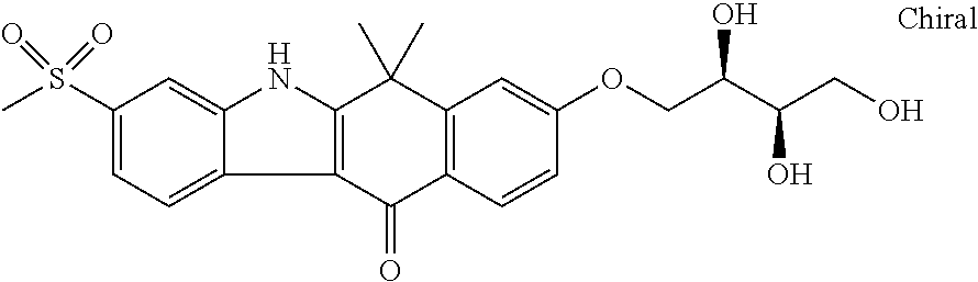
C12=C(C(=O)C3=C(C=C(OCC(C(CO)O)O)C=C3)C1(C)C)C1=CC=C(S(C)(=O)=O)C=C1N2
